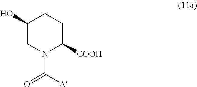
C1N(C(=O)[A])C([COOH])CCC1O
